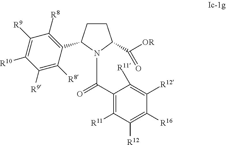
C(C1=C([R11])C([R12])=C([R16])C([R12])=C1[R11])(N1C(C([OR])=O)CCC1C1=C([R8])C([R9])=C([R10])C([R9])=C1[R8])=O
